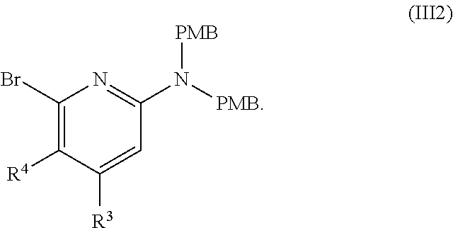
C1(Br)=C([R4])C([R3])=CC(N([PMB])[PMB])=N1
